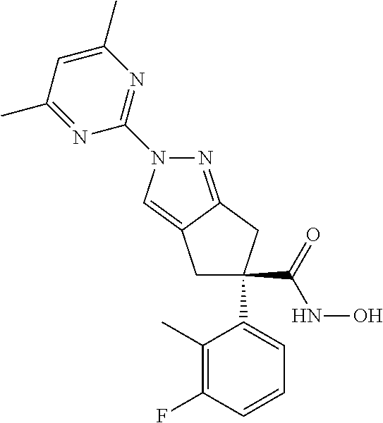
C1C(C2=CC=CC(F)=C2C)(C(NO)=O)CC2=NN(C3=NC(C)=CC(C)=N3)C=C12
